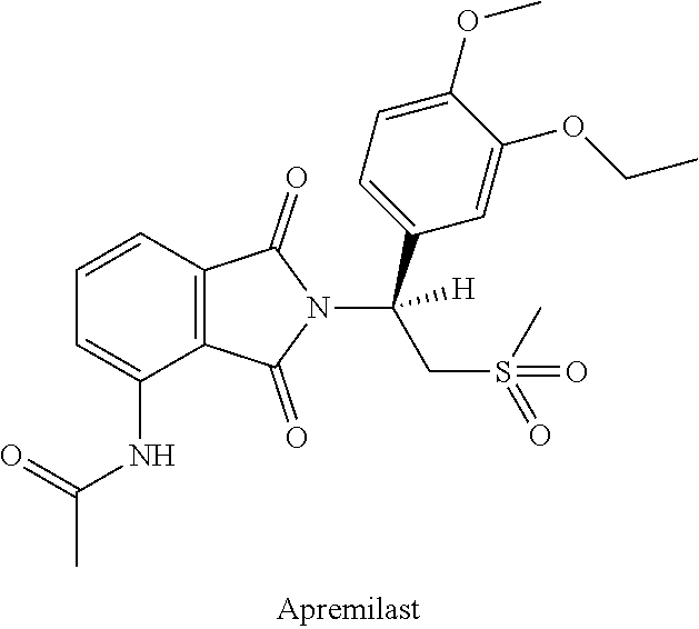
C1=CC2=C(C(NC(=O)C)=C1)C(=O)N(C(CS(=O)(=O)C)(C1=CC=C(OC)C(OCC)=C1)[H])C2=O
